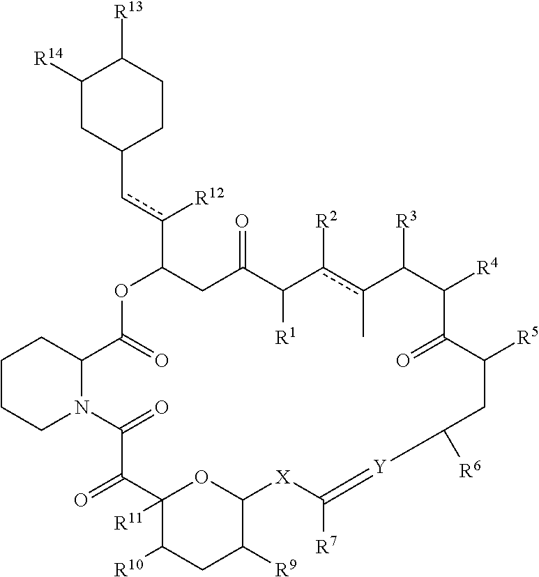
C1([R14])CC(cc(C2CC(=O)C([R1])c([R2])c(C)C([R3])C([R4])C(=O)C([R5])CC([R6])[Y]=C([R7])[X]C3C([R9])CC([R10])C([R11])(C(=O)C(=O)N4C(C(=O)O2)CCCC4)O3)[R12])CCC1[R13]
